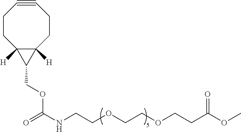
COC(CCOCCOCCNC(=O)OCC1C2([H])C1([H])CCC#CCC2)=O
